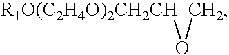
[R1O(C2H4O)2CH2CH]OC
